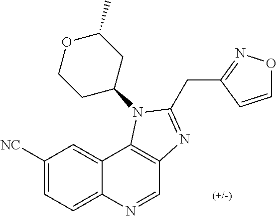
C1=NC2=CC=C([NC])C=C2C2=C1N=C(CC1=NOC=C1)N2C1CC(C)OCC1
